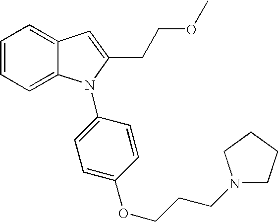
C1=CC=C2C(=C1)C=C(CCOC)N2C1=CC=C(OCCCN2CCCC2)C=C1
